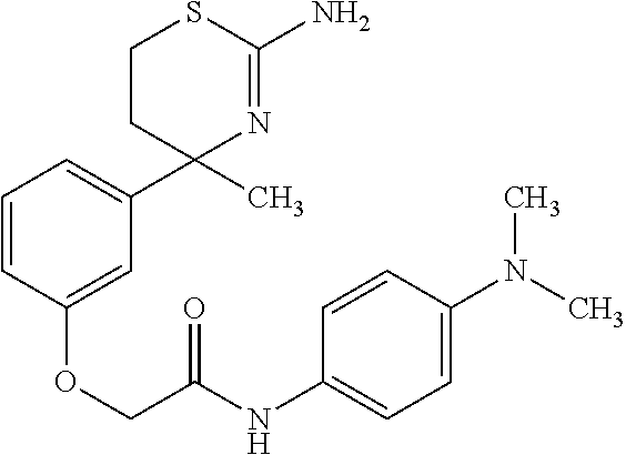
C1=CC(OCC(NC2=CC=C(N(C)C)C=C2)=O)=CC(C2(C)CCSC(N)=N2)=C1
